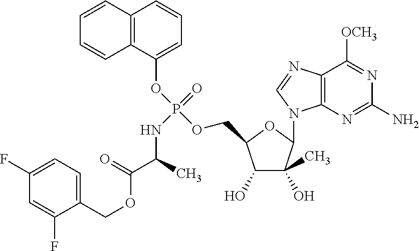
C12=C(C(OP(OCC3C(O)C(O)(C)C(N4C5=C(C([OCH3])=NC(N)=N5)N=C4)O3)(=O)NC(C(=O)OCC3=CC=C(F)C=C3F)C)=CC=C1)C=CC=C2
